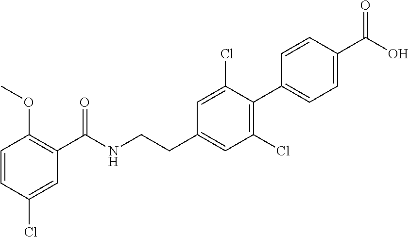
C1=CC(Cl)=CC(C(NCCC2=CC(Cl)=C(C3=CC=C(C(O)=O)C=C3)C(Cl)=C2)=O)=C1OC
